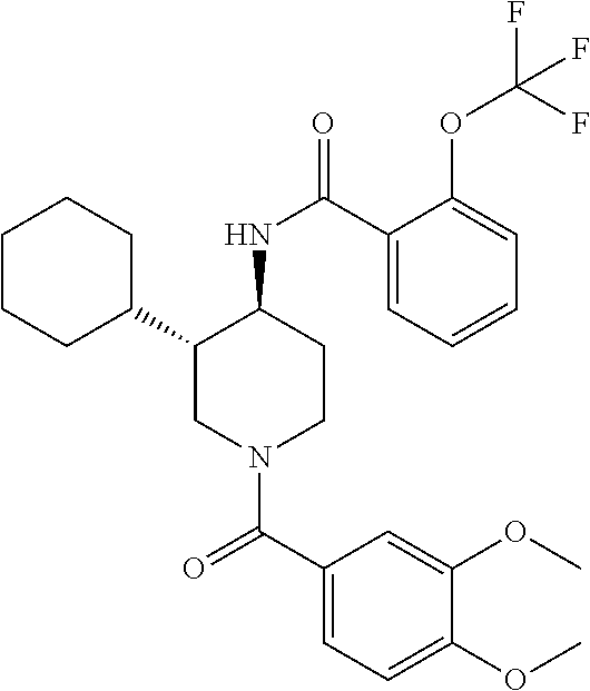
C1(C2CN(C(C3=CC=C(OC)C(OC)=C3)=O)CCC2NC(=O)C2=CC=CC=C2OC(F)(F)F)CCCCC1
